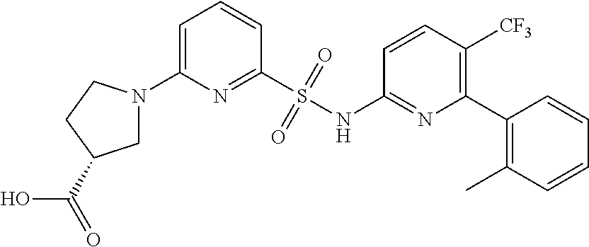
C1=C(N2CC(C(=O)O)CC2)N=C(S(NC2=NC(C3=C(C)C=CC=C3)=C([CF3])C=C2)(=O)=O)C=C1
